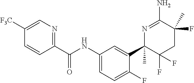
C1(C(NC2=CC=C(F)C(C3(C)C(F)(F)CC(F)(C)C(N)=N3)=C2)=O)=NC=C([F3C])C=C1
